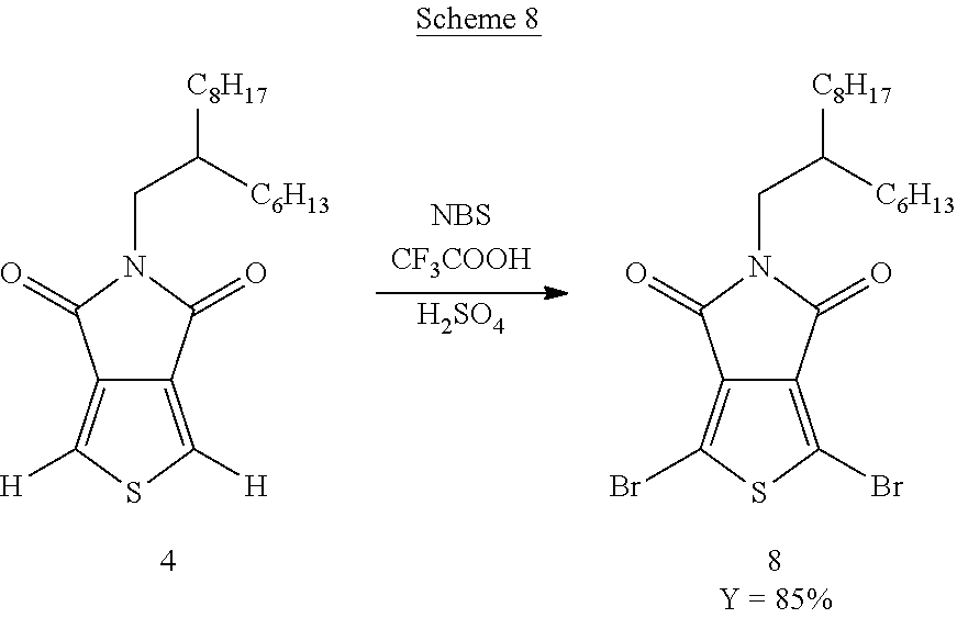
C12=C([H])SC([H])=C1C(=O)N(CC([C8H17])[C6H13])C2=O.[H2SO4].C12=C(Br)SC(Br)=C1C(=O)N(CC([C8H17])[C6H13])C2=O
